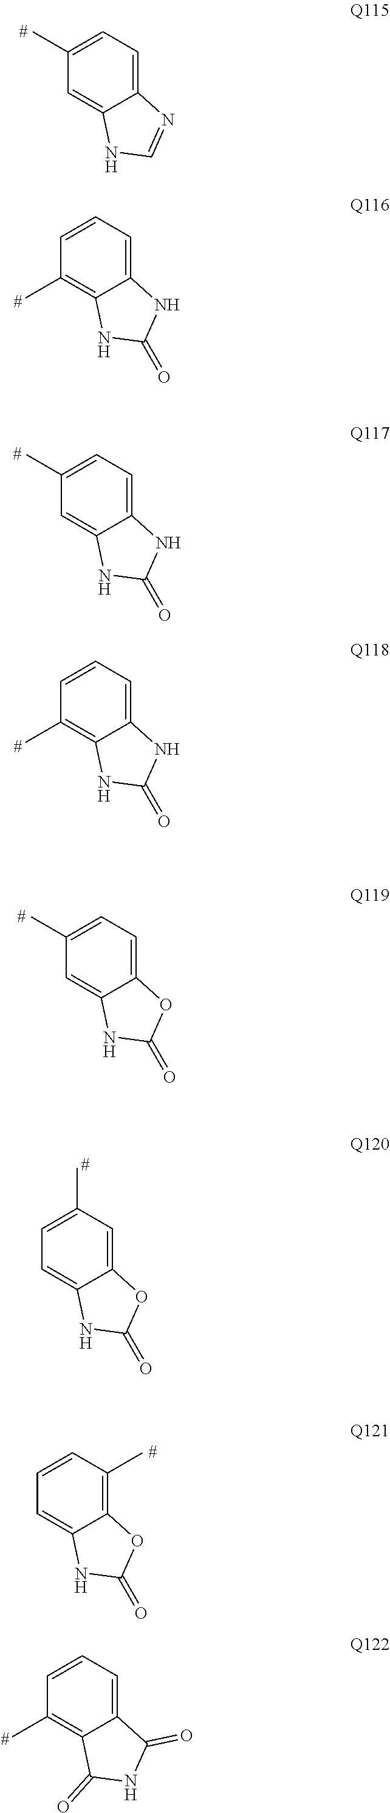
C1(C)=CC=C2C(=C1)NC=N2.C1=CC=C2C(=C1C)NC(=O)N2.C1(C)=CC=C2C(=C1)NC(=O)N2.C1=CC=C2C(=C1C)NC(=O)N2.C1(C)=CC=C2C(=C1)NC(=O)O2.C1=C(C)C=C2C(=C1)NC(=O)O2.C1=CC(C)=C2C(=C1)NC(=O)O2.C1=CC=C2C(=C1C)C(=O)NC2=O
